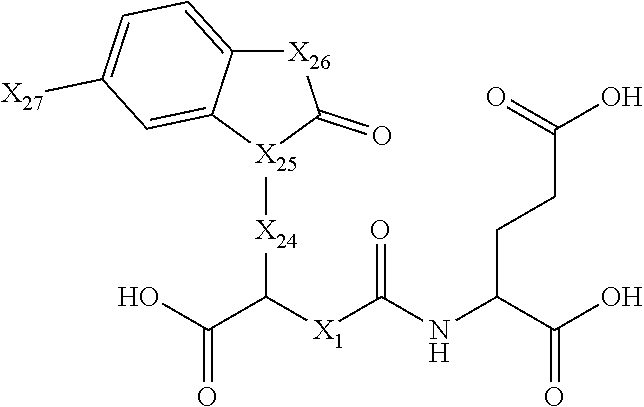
[X24](C([X1]C(NC(C(O)=O)CCC(=O)O)=O)C(=O)O)[X25]1C(=O)[X26]C2=CC=C([X27])C=C12
